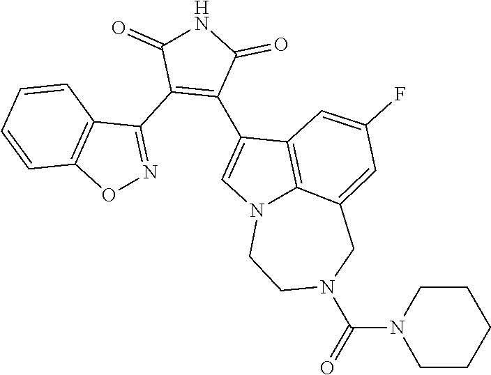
N1(C(N2CC3=CC(F)=CC4=C3N(CC2)C=C4C2=C(C3=NOC4=C3C=CC=C4)C(=O)NC2=O)=O)CCCCC1
